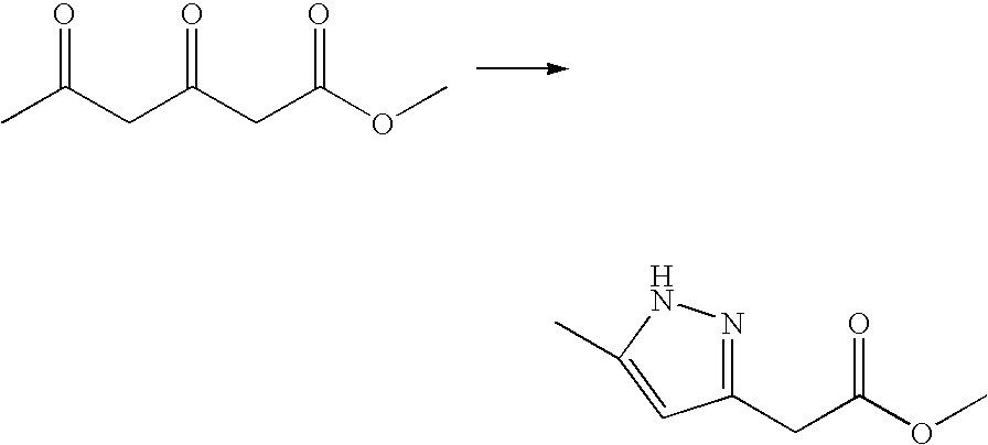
CC(CC(CC(OC)=O)=O)=O.C1(CC(OC)=O)=NNC(C)=C1
